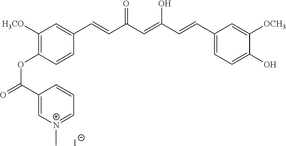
C1(C(=O)OC2=C([H3CO])C=C(C=CC(C=C(C=CC3=CC=C(O)C([OCH3])=C3)O)=O)C=C2)=C[N+](C)=CC=C1.[I-]
